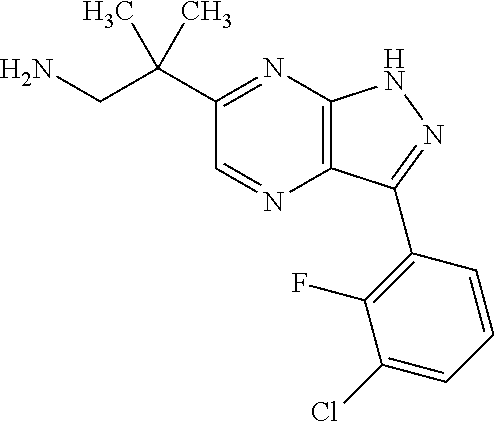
NCC(C1=NC2=C(N=C1)C(C1=C(F)C(Cl)=CC=C1)=NN2)(C)C
